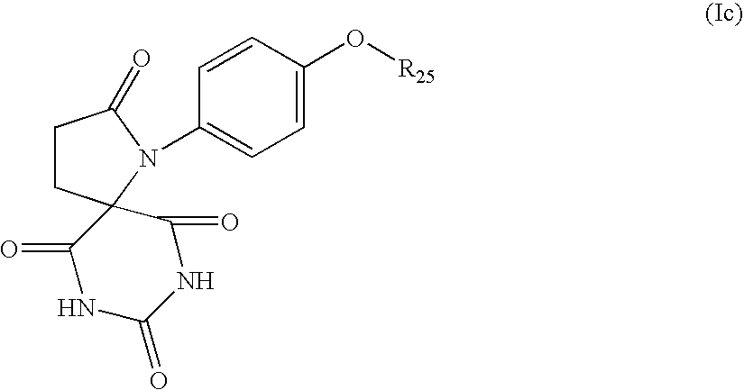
C1CC2(N(C3=CC=C(O[R25])C=C3)C1=O)C(=O)NC(=O)NC2=O
